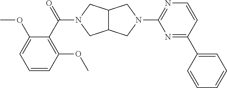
C12C(CN(C(C3=C(OC)C=CC=C3OC)=O)C1)CN(C1=NC=CC(C3=CC=CC=C3)=N1)C2
